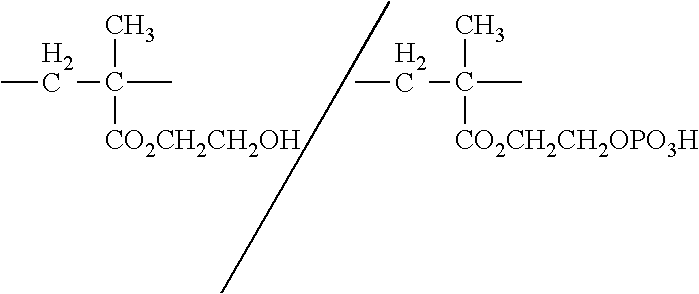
CCC(C)([CO2CH2CH2OH])C.CCC(C)([CO2CH2CH2OPO3H])C
